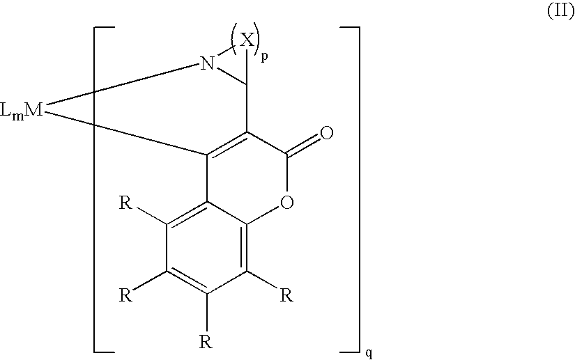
C1([R])=C2C(=C([R])C([R])=C1[R])C1=C(C(=O)O2)C2[X]N2[LmM]1
